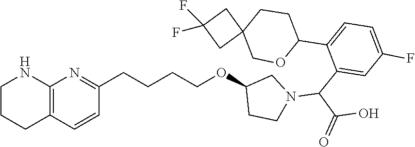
C1=C(C2CCC3(CO2)CC(F)(F)C3)C(C(N2CC(OCCCCC3=NC4=C(C=C3)CCCN4)CC2)C(=O)O)=CC(F)=C1
